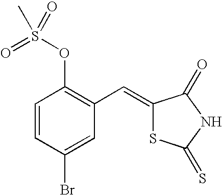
O(C1=C(C=C2SC(=S)NC2=O)C=C(Br)C=C1)S(=O)(C)=O
